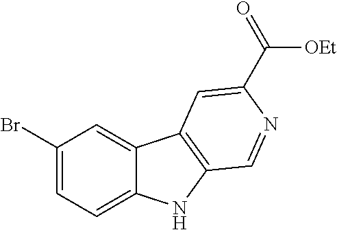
C1(Br)=CC=C2C(=C1)C1=C(N2)C=NC(C([OEt])=O)=C1
